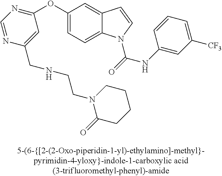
C1(OC2=NC=NC(CNCCN3C(=O)CCCC3)=C2)=CC=C2C(=C1)C=CN2C(=O)NC1=CC([CF3])=CC=C1
